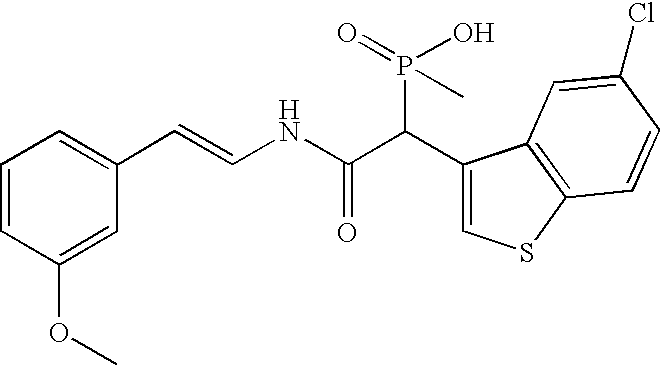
C1=CC(OC)=CC(C=CNC(C(C2=CSC3=C2C=C(Cl)C=C3)P(O)(C)=O)=O)=C1
